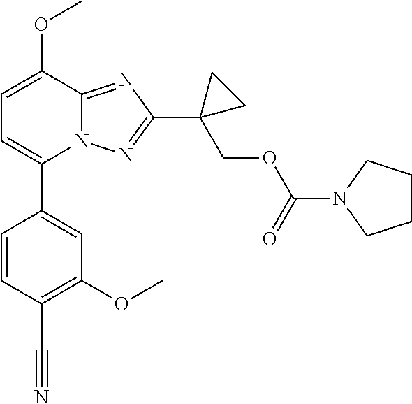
C1=C(OC)C2=NC(C3(COC(N4CCCC4)=O)CC3)=NN2C(C2=CC(OC)=C(C#N)C=C2)=C1
